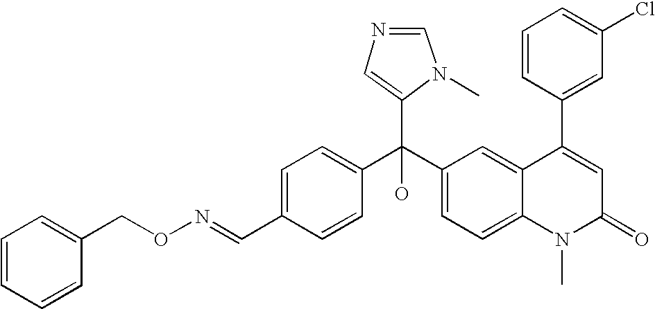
C1=CC(C(C2=CC=C3C(=C2)C(C2=CC(Cl)=CC=C2)=CC(=O)N3C)(C2=CN=CN2C)O)=CC=C1C=NOCC1=CC=CC=C1
